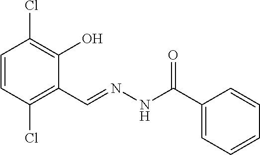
C1=CC(Cl)=C(C=NNC(=O)C2=CC=CC=C2)C(O)=C1Cl
